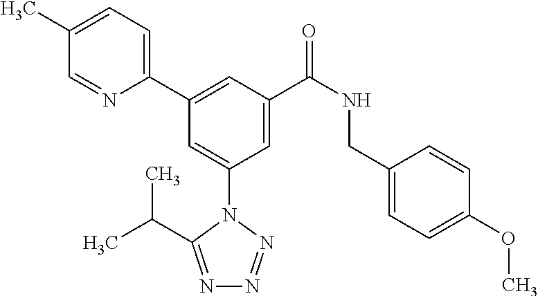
C1=C(C)C=NC(C2=CC(C(NCC3=CC=C(OC)C=C3)=O)=CC(N3C(C(C)C)=NN=N3)=C2)=C1
